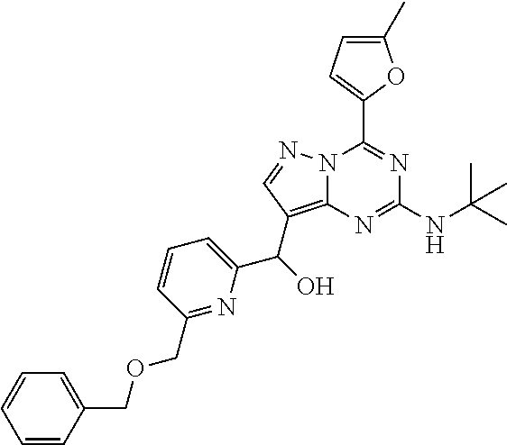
N12C(=C(C(C3=CC=CC(COCC4=CC=CC=C4)=N3)O)C=N1)N=C(NC(C)(C)C)N=C2C1=CC=C(C)O1
